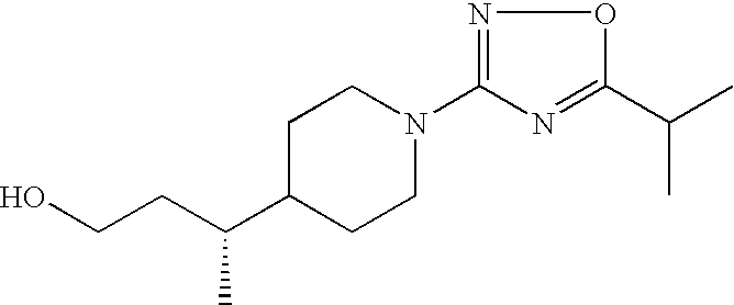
C1C(C(CCO)C)CCN(C2=NOC(C(C)C)=N2)C1
